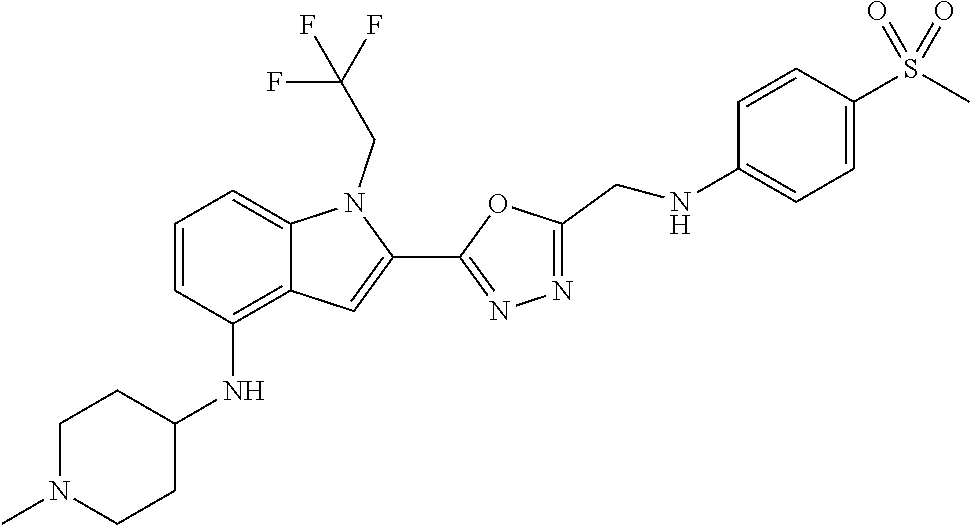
N1=C(C2=CC3=C(NC4CCN(C)CC4)C=CC=C3N2CC(F)(F)F)OC(CNC2=CC=C(S(C)(=O)=O)C=C2)=N1
